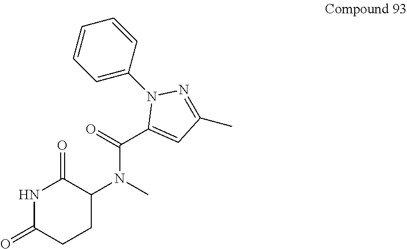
N1C(=O)CCC(N(C(=O)C2=CC(C)=NN2C2=CC=CC=C2)C)C1=O
